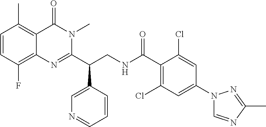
C1(C(CNC(C2=C(Cl)C=C(N3C=NC(C)=N3)C=C2Cl)=O)C2=CN=CC=C2)=NC2=C(F)C=CC(C)=C2C(=O)N1C
